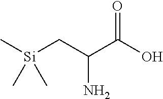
C[Si](CC(C(O)=O)N)(C)C
